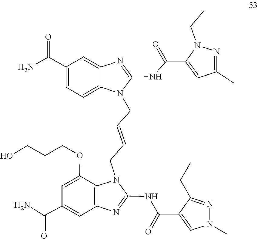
N(C1=NC2=C(N1CC=CCN1C(NC(C3=CC(C)=NN3CC)=O)=NC3=CC(C(N)=O)=CC=C13)C(OCCCO)=CC(C(=O)N)=C2)C(C1=CN(C)N=C1CC)=O
